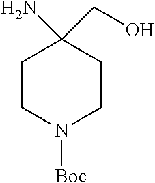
C1CN([Boc])CCC1(N)CO
